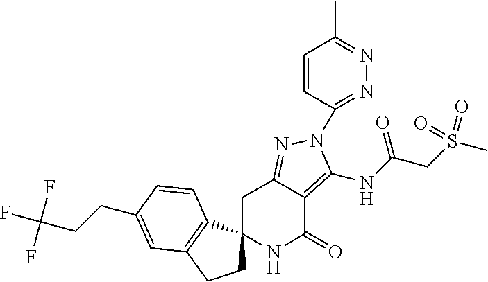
C1C2=NN(C3=NN=C(C)C=C3)C(NC(CS(C)(=O)=O)=O)=C2C(=O)NC12CCC1=C2C=CC(CCC(F)(F)F)=C1
